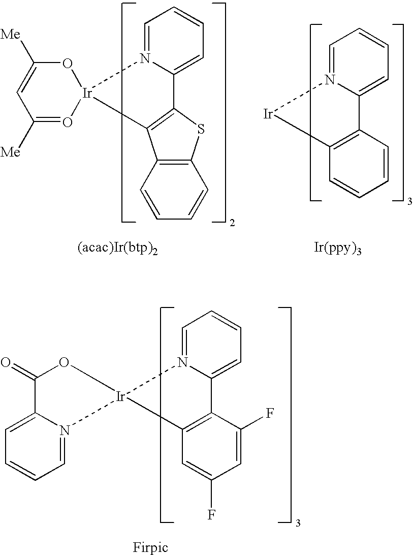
C1=N2C(=CC=C1)C1=C(C3=C(S1)C=CC=C3)[Ir]21OC([Me])=CC([Me])=O1.[(acac)Ir(btp)2].C1=N2C(=CC=C1)C1=C([Ir]2)C=CC=C1.[Ir(ppy)3].C1=N2C(=CC=C1)C1=C(C=C(F)C=C1F)[Ir]21OC(=O)C2=CC=CC=N21.[Firpic]
